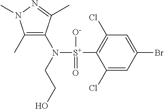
C1(C)=C(N([S+](C2=C(Cl)C=C(Br)C=C2Cl)([O-])=O)CCO)C(C)=NN1C
